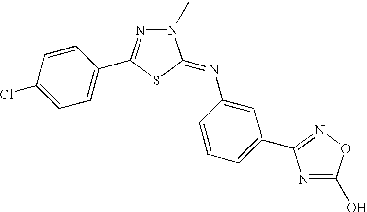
C1=C(Cl)C=CC(C2=NN(C)C(=NC3=CC(C4=NOC(O)=N4)=CC=C3)S2)=C1
